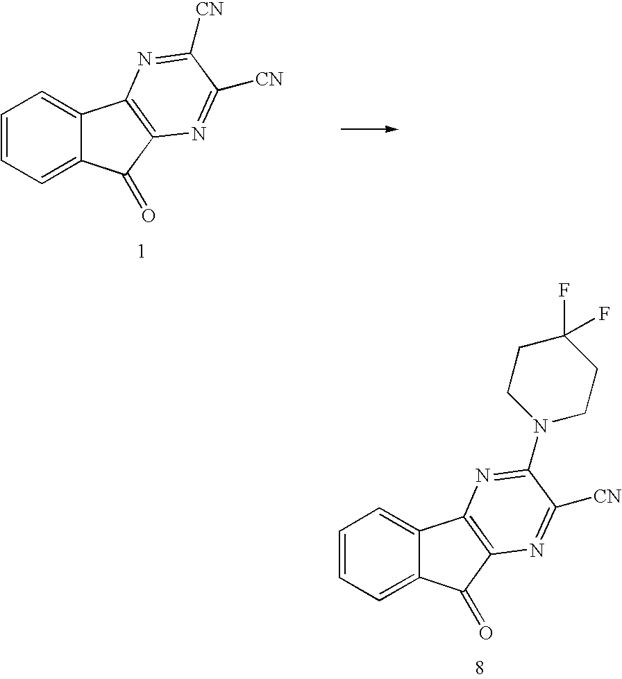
C1=CC=C2C(=C1)C1=C(C2=O)N=C([CN])C([CN])=N1.C1=CC=C2C(=C1)C1=C(C2=O)N=C([CN])C(N2CCC(F)(F)CC2)=N1
